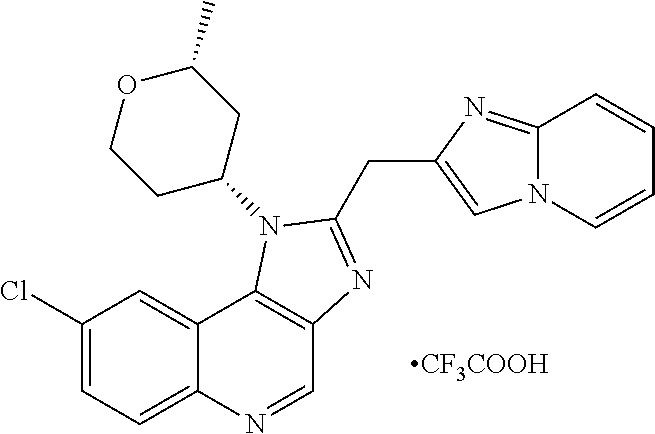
[CF3COOH].C1(Cl)=CC=C2C(=C1)C1=C(C=N2)N=C(CC2=CN3C(=N2)C=CC=C3)N1C1CC(C)OCC1
